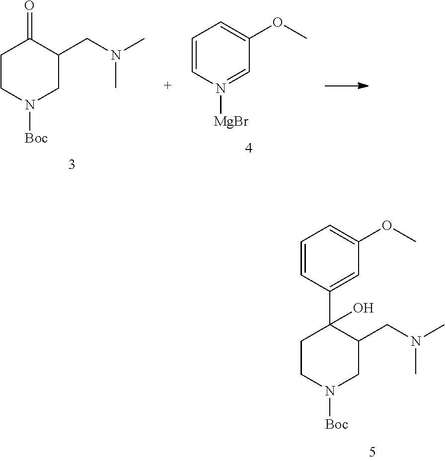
C1=CC(C2(O)C(CN(C)C)CN([Boc])CC2)=CC(OC)=C1.O=C1C(CN(C)C)CN([Boc])CC1.C1=C(OC)C=N([MgBr])C=C1
